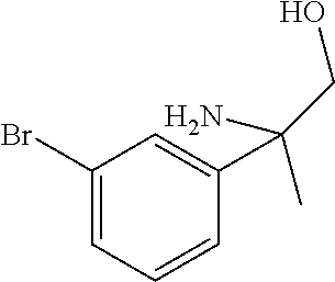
C1(Br)=CC=CC(C(N)(C)CO)=C1
